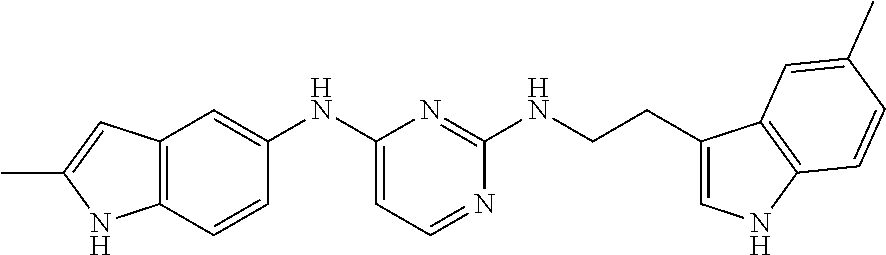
C12=C(C=CC(NC3=CC=NC(NCCC4=CNC5=C4C=C(C)C=C5)=N3)=C1)NC(C)=C2
